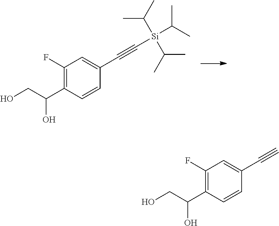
C1(F)=C(C(CO)O)C=CC(C#C[Si](C(C)C)(C(C)C)C(C)C)=C1.C1(F)=C(C(CO)O)C=CC(C#C)=C1
